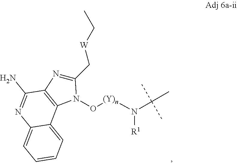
[(Y)n](ON1C(C[W]CC)=NC2=C1C1=CC=CC=C1N=C2N)N(C(C)(C)C)[R1]
